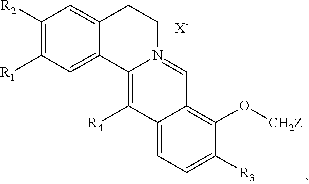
C1([R2])=C([R1])C=C2C(=C1)CC[N+]1=CC3=C(O[CH2Z])C([R3])=CC=C3C([R4])=C21.[X-]
